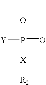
[Y]P(=O)(OC)[X][R2]
